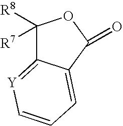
C1([R8])([R7])C2=[Y]C=CC=C2C(=O)O1
